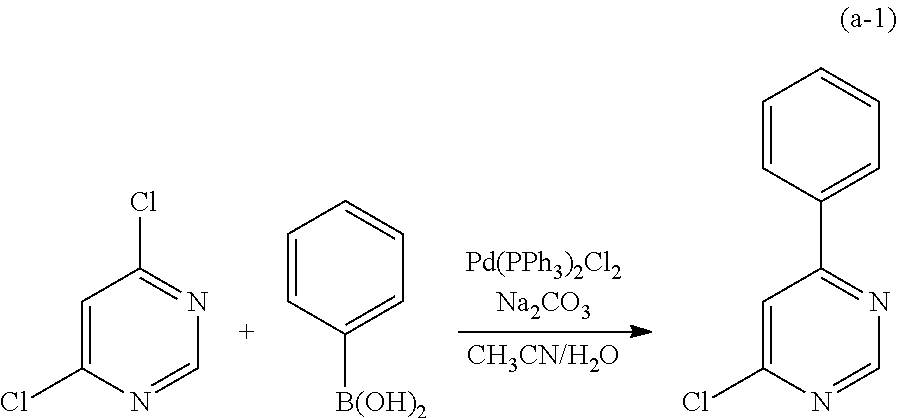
C1=C(Cl)N=CN=C1Cl.C1=CC=CC=C1[B(OH)2].C1=C(Cl)N=CN=C1C1=CC=CC=C1
